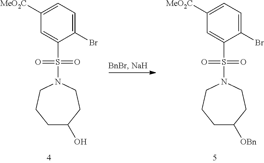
C1([MeO2C])=CC=C(Br)C(S(=O)(=O)N2CCCC([OBn])CC2)=C1.C1([MeO2C])=CC=C(Br)C(S(=O)(=O)N2CCCC(O)CC2)=C1
